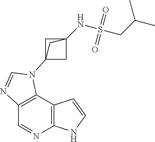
C1=NC2=C(C3=C1N=CN3C13CC(NS(CC(C)C)(=O)=O)(C1)C3)C=CN2
